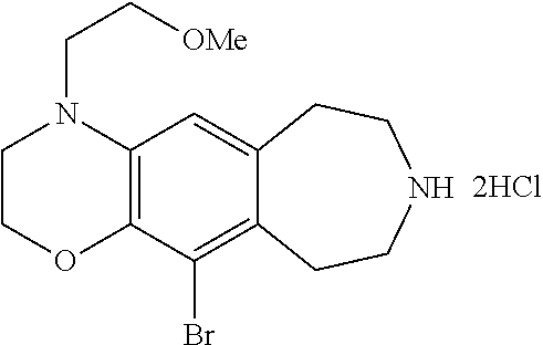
C12=C(C(Br)=C3C(=C1)CCNCC3)OCCN2CC[OMe]
